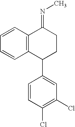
C12=C(C=CC=C1)C(=NC)CCC2C1=CC(Cl)=C(Cl)C=C1
